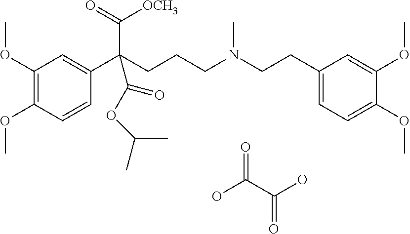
C1(OC)=C(OC)C=CC(C(CCCN(CCC2=CC=C(OC)C(OC)=C2)C)(C(=O)[OCH3])C(OC(C)C)=O)=C1.OC(C(O)=O)=O
